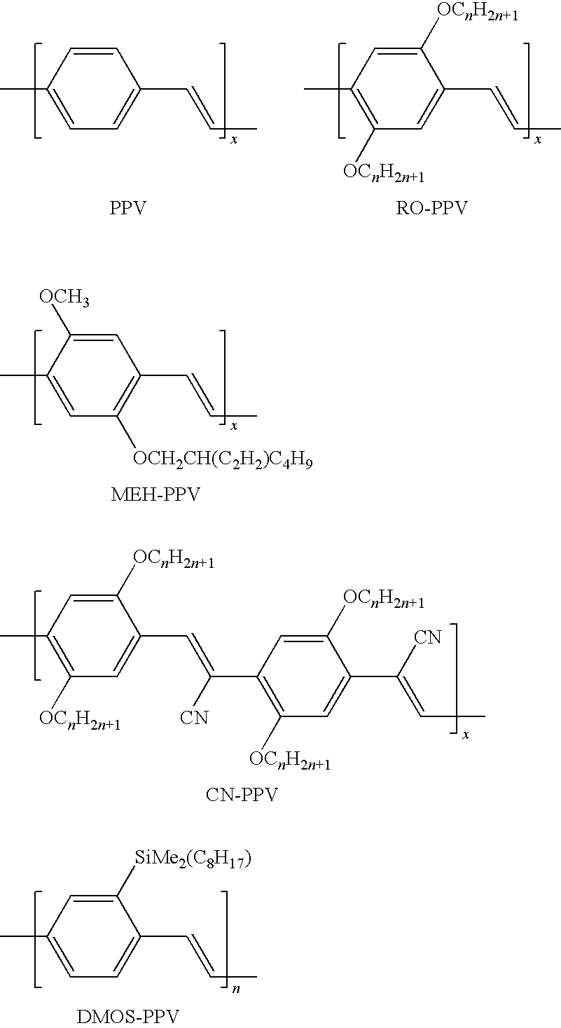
CC1=CC=C(C=CC)C=C1.CC1=C([OCnH2n+1])C=C(C=CC)C([OCnH2n+1])=C1.[PPV].[RO-PPV].CC1=CC([OCH2CH(C2H2)C4H9])=C(C=CC)C=C1[OCH3].[MEH-PPV].CC1=CC=C(C=CC)C([SiMe2(C8H17)])=C1.[DMOS-PPV].CC1=C([OCnH2n+1])C=C(C=C(C2=C([OCnH2n+1])C=C(C(=CC)[CN])C([OCnH2n+1])=C2)[CN])C([OCnH2n+1])=C1.[CN-PPV]
